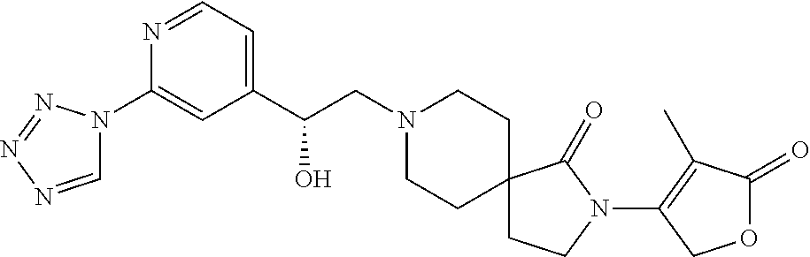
C1(C(CN2CCC3(CC2)CCN(C2=C(C)C(=O)OC2)C3=O)O)=CC=NC(N2C=NN=N2)=C1
